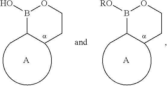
[A].B1(O)C(C)CCCO1.[A].B1([RO])C(C)CCCO1
